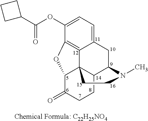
C1=C(OC(C2CCC2)=O)C2=C3C(=C1)CC1C4C3(C(C(=O)CC4)O2)CCN1C
